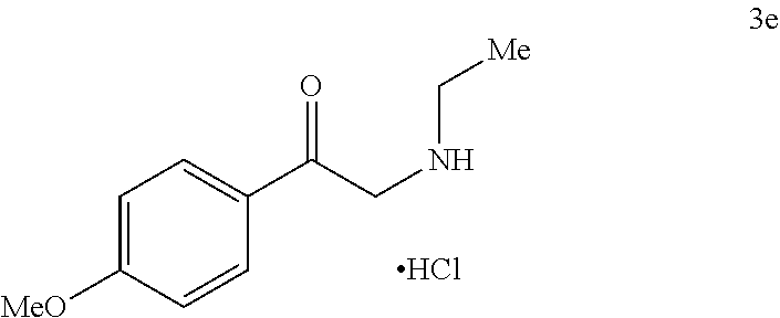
C1=C([MeO])C=CC(C(CNC[Me])=O)=C1.Cl
